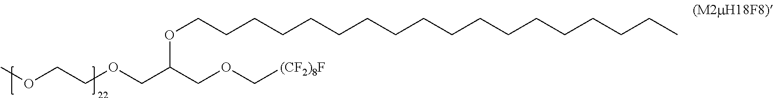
COCCOCC(COC[(CF2)8F])OCCCCCCCCCCCCCCCCCC
